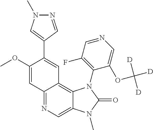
C12=NC=C3C(=C1C=C(C1=CN(C)N=C1)C(OC)=C2)N(C1=C(F)C=NC=C1OC([D])([D])[D])C(=O)N3C
